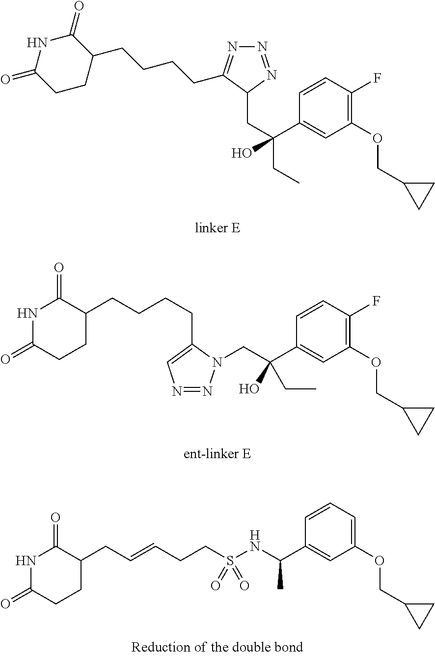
N1=NC(CC(C2=CC(OCC3CC3)=C(F)C=C2)(CC)O)C(CCCCC2C(=O)NC(=O)CC2)=N1.C(C(C1=CC(OCC2CC2)=C(F)C=C1)(O)CC)N1N=NC=C1CCCCC1C(=O)NC(=O)CC1.N1C(=O)CCC(CC=CCCS(NC(C)C2=CC(OCC3CC3)=CC=C2)(=O)=O)C1=O
